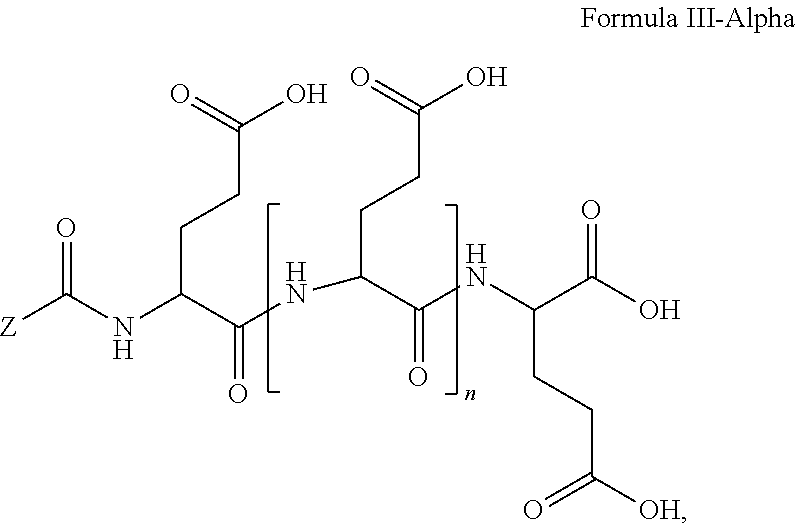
C(CCC(NC([Z])=O)C(=O)NC(CCC(O)=O)C(NC(C(O)=O)CCC([OH])=O)=O)(=O)O
